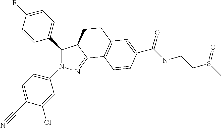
C1(C2=CC=C(F)C=C2)N(C2=CC=C(C#N)C(Cl)=C2)N=C2C1CCC1=C2C=CC(C(NCCS(C)=O)=O)=C1
